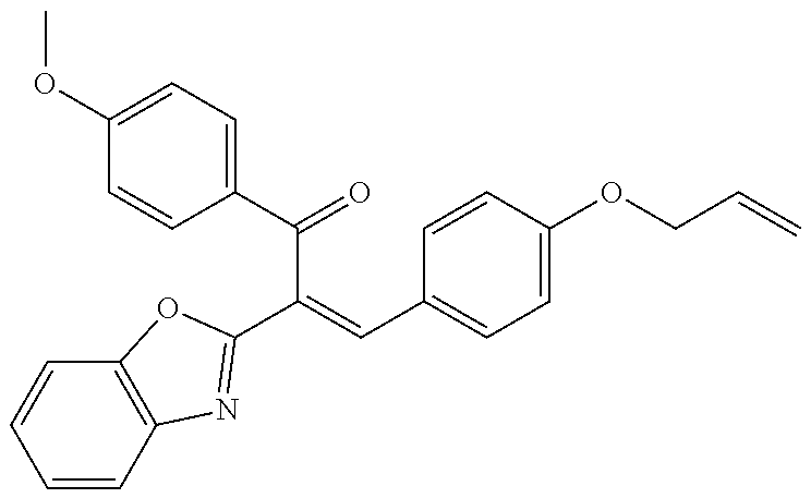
C1=CC2=C(C=C1)OC(C(C(=O)C1=CC=C(OC)C=C1)=CC1=CC=C(OCC=C)C=C1)=N2
